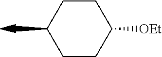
C1CC([OEt])CCC1C
